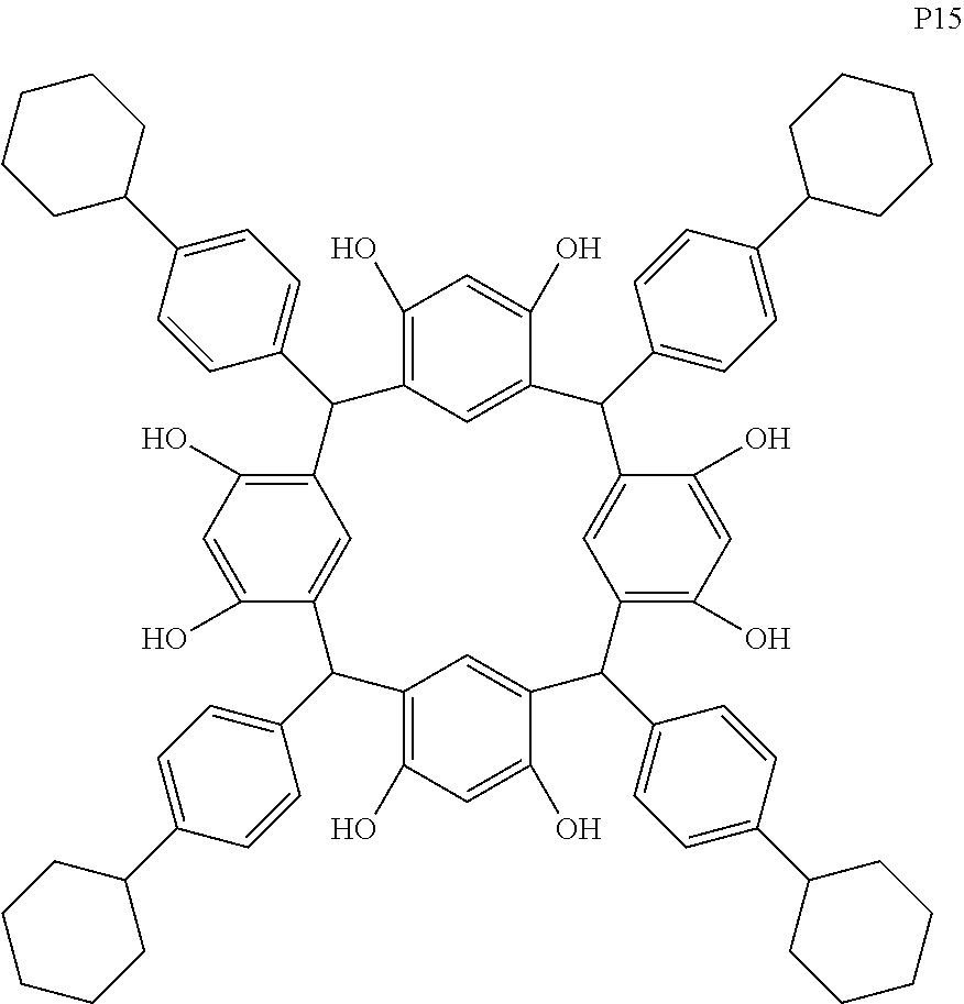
C12=C(O)C=C(O)C(=C1)C(C1=CC=C(C3CCCCC3)C=C1)C1=C(O)C=C(O)C(=C1)C(C1=CC=C(C3CCCCC3)C=C1)C1=CC(=C(O)C=C1O)C(C1=CC=C(C3CCCCC3)C=C1)C1=C(O)C=C(O)C(=C1)C2C1=CC=C(C2CCCCC2)C=C1
